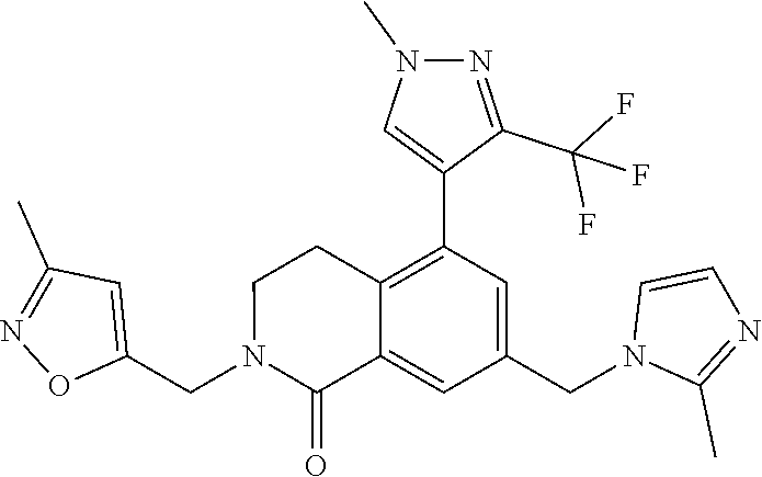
C1(CN2C(=O)C3=CC(CN4C(C)=NC=C4)=CC(C4=CN(C)N=C4C(F)(F)F)=C3CC2)=CC(C)=NO1
